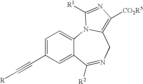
C1=C(C#C[R])C=C2C(=C1)N1C(=C([CO2R5])N=C1[R1])CN=C2[R2]
